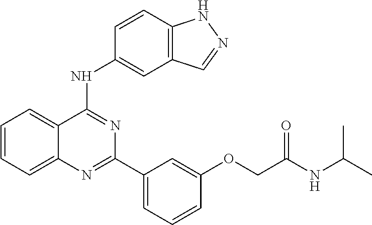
C1=CC=C2C(=C1)C(NC1=CC3=C(C=C1)NN=C3)=NC(C1=CC=CC(OCC(NC(C)C)=O)=C1)=N2
